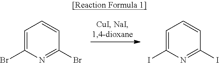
C1=C(Br)N=C(Br)C=C1.C1=C(I)N=C(I)C=C1
